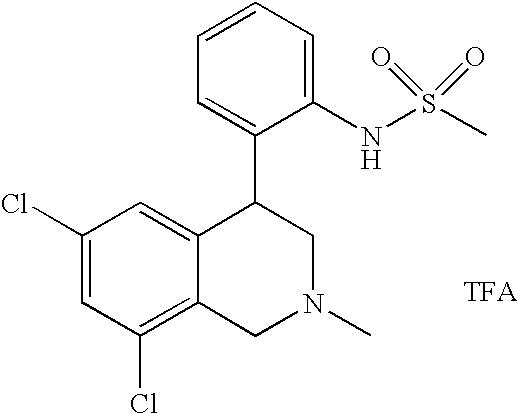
C1(Cl)=C2C(=CC(Cl)=C1)C(C1=CC=CC=C1NS(C)(=O)=O)CN(C)C2
